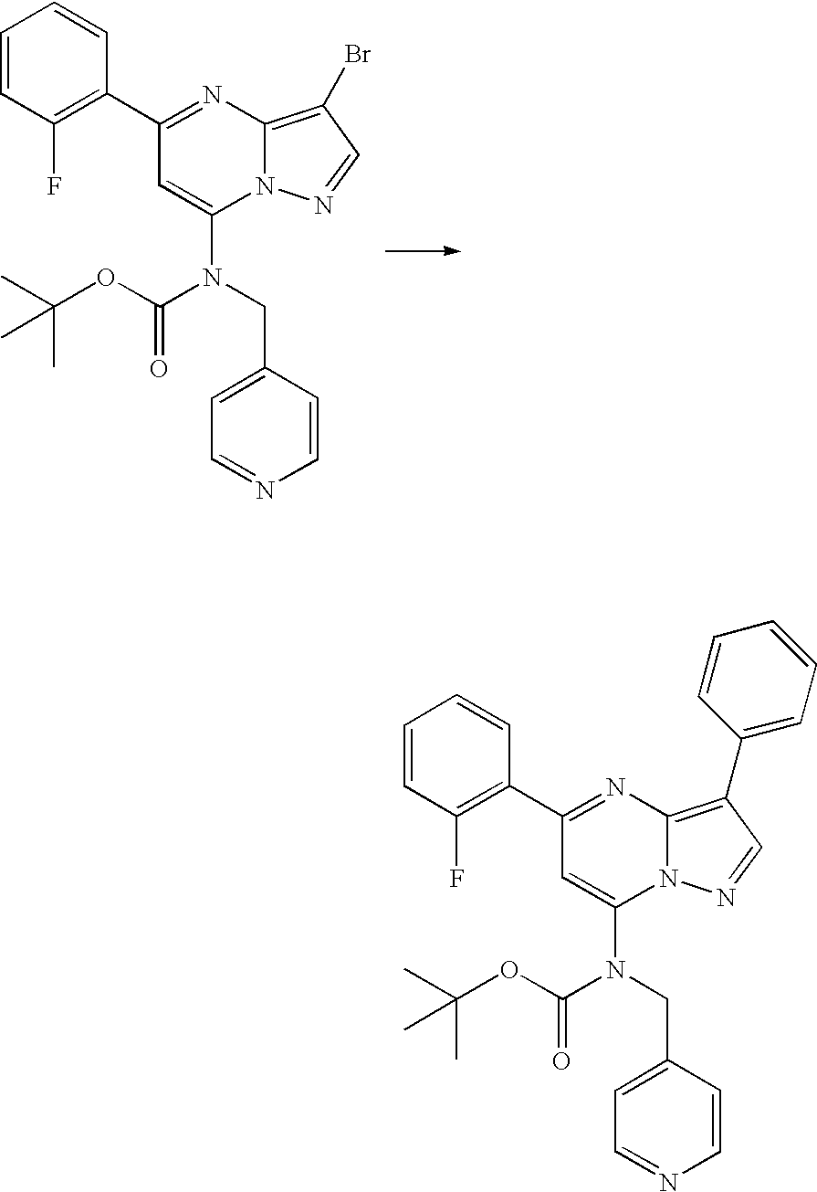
C1=C(N(CC2=CC=NC=C2)C(OC(C)(C)C)=O)N2C(=C(Br)C=N2)N=C1C1=C(F)C=CC=C1.C1=C(N(CC2=CC=NC=C2)C(OC(C)(C)C)=O)N2C(=C(C3=CC=CC=C3)C=N2)N=C1C1=C(F)C=CC=C1
